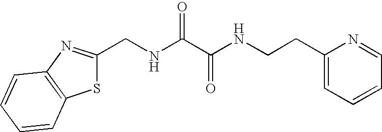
S1C(CNC(C(NCCC2=CC=CC=N2)=O)=O)=NC2=C1C=CC=C2
